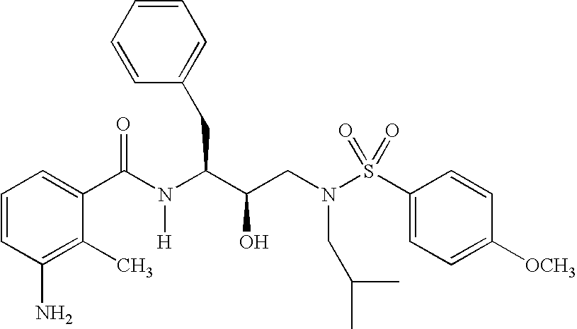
C1(C(N(C(C(CN(S(C2=CC=C([OCH3])C=C2)(=O)=O)CC(C)C)O)CC2=CC=CC=C2)[H])=O)=CC=CC(N)=C1C
